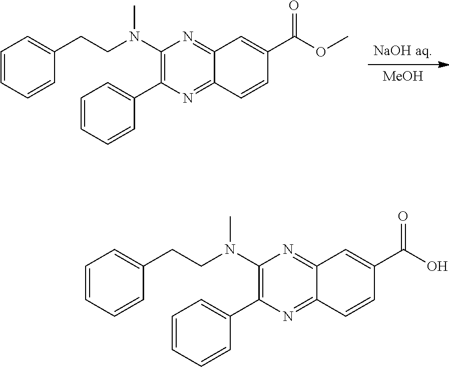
[NaOH aq].[MeOH].C1(N(C)CCC2=CC=CC=C2)=C(C2=CC=CC=C2)N=C2C(=N1)C=C(C(=O)OC)C=C2.C1(N(C)CCC2=CC=CC=C2)=C(C2=CC=CC=C2)N=C2C(=N1)C=C(C(=O)O)C=C2
